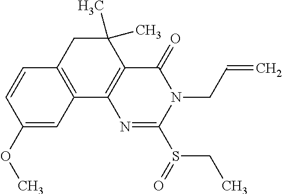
C1(OC)=CC2=C(C=C1)CC(C)(C)C1=C2N=C(S(=O)CC)N(CC=C)C1=O
